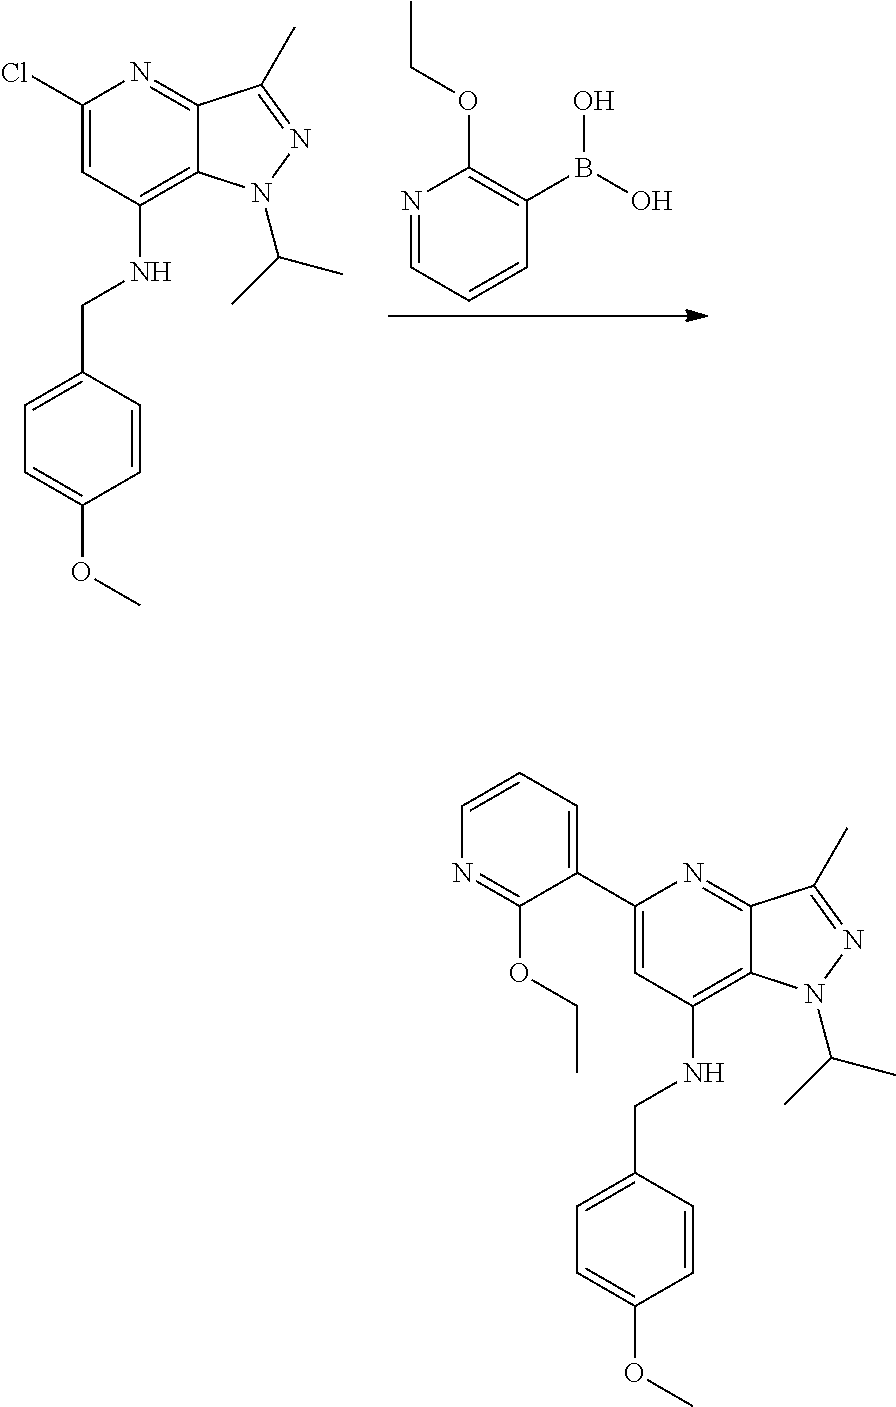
N1=CC=CC(B(O)O)=C1OCC.C1(Cl)=CC(NCC2=CC=C(OC)C=C2)=C2C(=N1)C(C)=NN2C(C)C.C1(C2=CC=CN=C2OCC)=CC(NCC2=CC=C(OC)C=C2)=C2C(=N1)C(C)=NN2C(C)C
